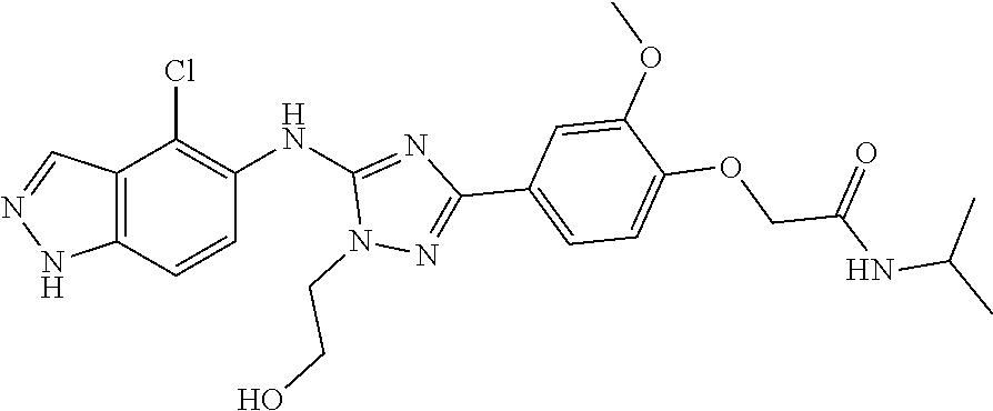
C12=C(C=CC(NC3=NC(C4=CC=C(OCC(NC(C)C)=O)C(OC)=C4)=NN3CCO)=C1Cl)NN=C2
